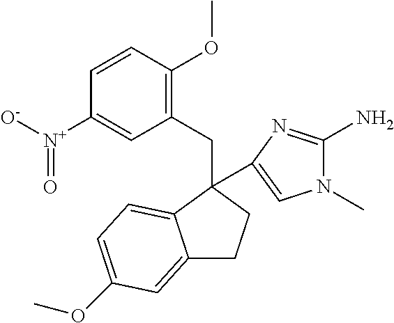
C12=CC(OC)=CC=C1C(CC1=C(OC)C=CC([N+]([O-])=O)=C1)(C1=CN(C)C(N)=N1)CC2
